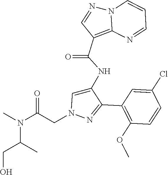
C1(C2=NN(CC(N(C)C(C)CO)=O)C=C2NC(C2=C3N(N=C2)C=CC=N3)=O)=C(OC)C=CC(Cl)=C1
